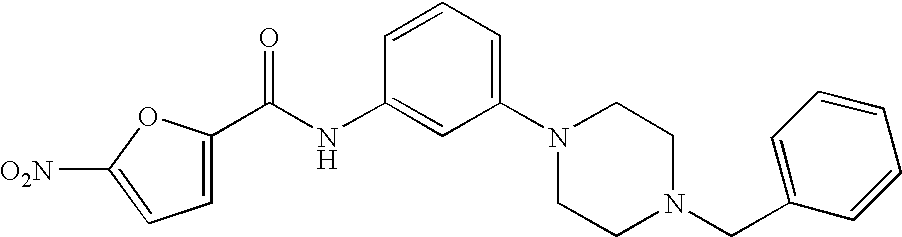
[O2N]C1=CC=C(C(NC2=CC(N3CCN(CC4=CC=CC=C4)CC3)=CC=C2)=O)O1
